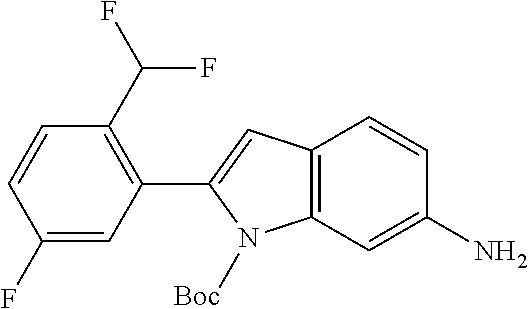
C1=C(F)C=CC(C(F)F)=C1C1=CC2=C(N1[Boc])C=C(N)C=C2
